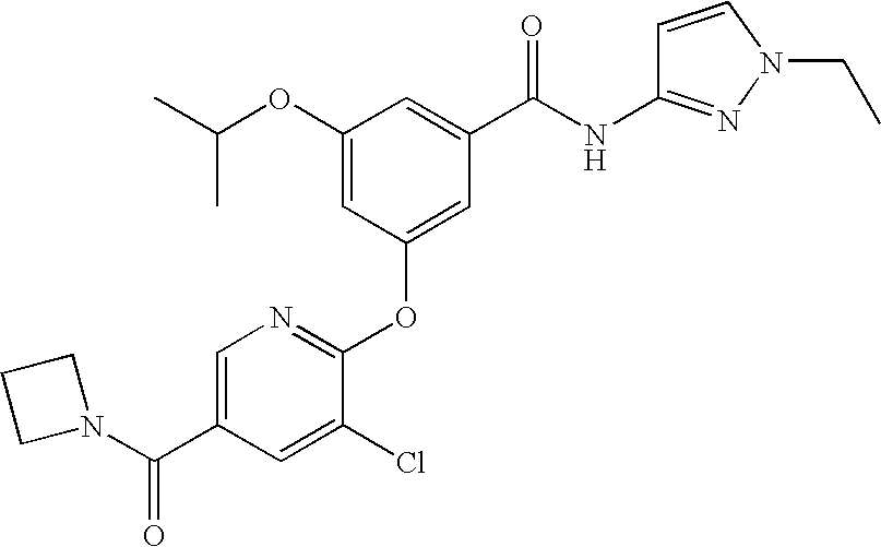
CC(OC1=CC(OC2=NC=C(C(N3CCC3)=O)C=C2Cl)=CC(C(NC2=NN(CC)C=C2)=O)=C1)C
